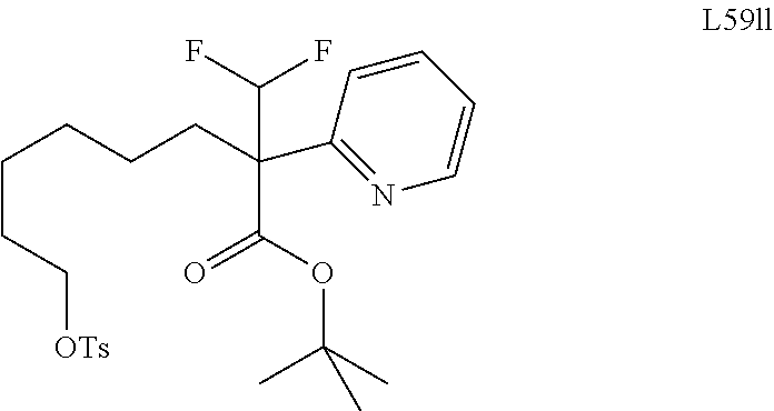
C1(C(CCCCCC[OTs])(C(OC(C)(C)C)=O)C(F)F)=NC=CC=C1
